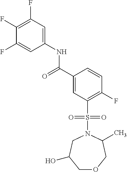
C1(F)=C(F)C=C(NC(C2=CC(S(N3CC(O)COCC3C)(=O)=O)=C(F)C=C2)=O)C=C1F
